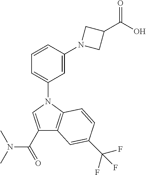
C1=CC(N2CC(C(O)=O)C2)=CC(N2C=C(C(N(C)C)=O)C3=C2C=CC(C(F)(F)F)=C3)=C1
